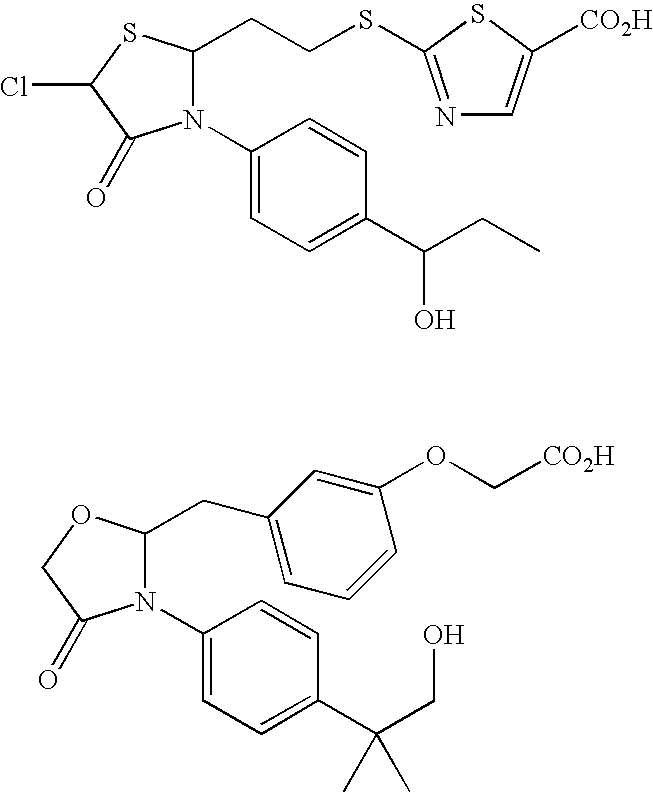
N1(C2=CC=C(C(CC)O)C=C2)C(CCSC2=NC=C([CO2H])S2)SC(Cl)C1=O.N1(C2=CC=C(C(CO)(C)C)C=C2)C(CC2=CC=CC(OC[CO2H])=C2)OCC1=O
